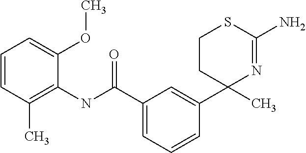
C1(C2(C)N=C(N)SCC2)=CC(C(NC2=C(C)C=CC=C2OC)=O)=CC=C1
